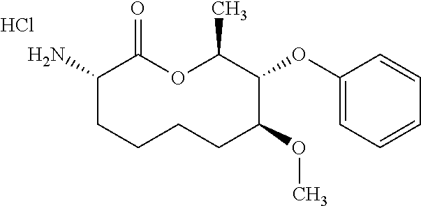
C1(N)CCCCC(OC)C(OC2=CC=CC=C2)C(C)OC1=O.Cl
